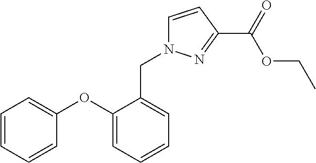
C1=CC=CC(OC2=CC=CC=C2CN2C=CC(C(=O)OCC)=N2)=C1
